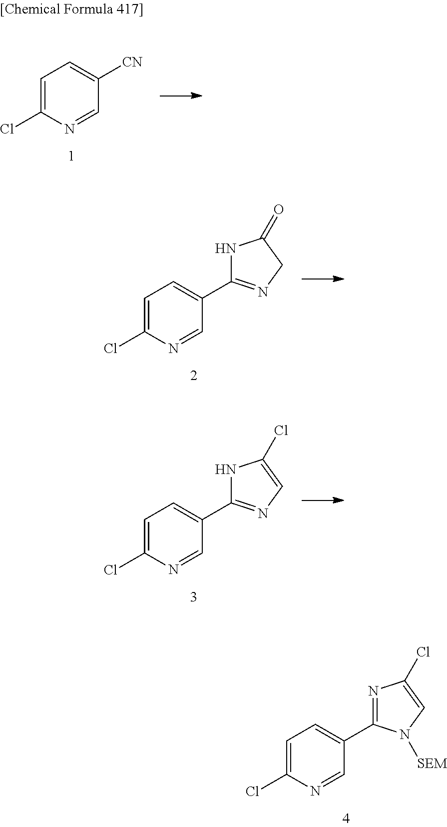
C1=C(Cl)N=CC([CN])=C1.C1=C(Cl)N=CC(C2=NCC(=O)N2)=C1.C1=C(Cl)N=CC(C2=NC=C(Cl)N2)=C1.C1=C(Cl)N=CC(C2=NC(Cl)=CN2[SEM])=C1
